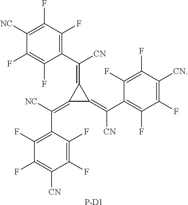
C1(F)=C(F)C(C([CN])=C2C(=C([NC])C3=C(F)C(F)=C([CN])C(F)=C3F)C2=C(C2=C(F)C(F)=C([CN])C(F)=C2F)[CN])=C(F)C(F)=C1[NC].[P-D1]
